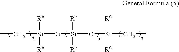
[Si](O[Si](O[Si](CC)([R6])[R6])([R7])[R7])(CC)([R6])[R6]
